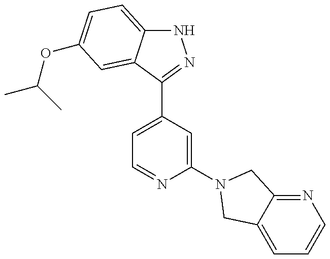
N1C2=CC=C(OC(C)C)C=C2C(C2=CC=NC(N3CC4=NC=CC=C4C3)=C2)=N1
